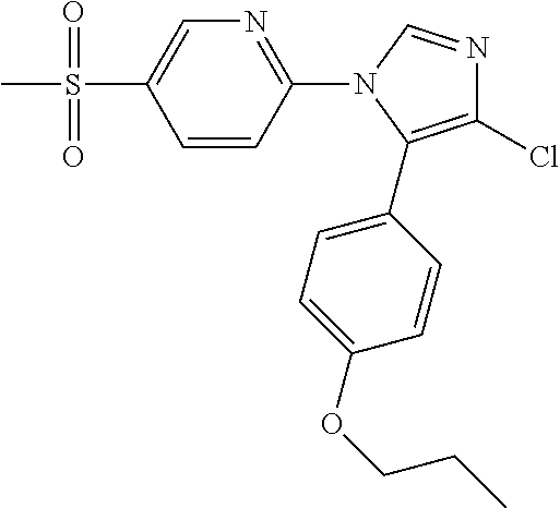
C1=CC(N2C(C3=CC=C(OCCC)C=C3)=C(Cl)N=C2)=NC=C1S(C)(=O)=O
